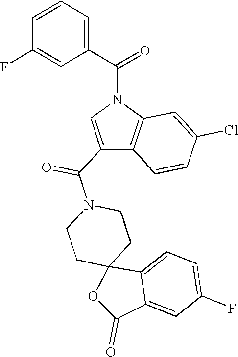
C1CN(C(C2=CN(C(C3=CC=CC(F)=C3)=O)C3=C2C=CC(Cl)=C3)=O)CCC12C1=CC=C(F)C=C1C(=O)O2
